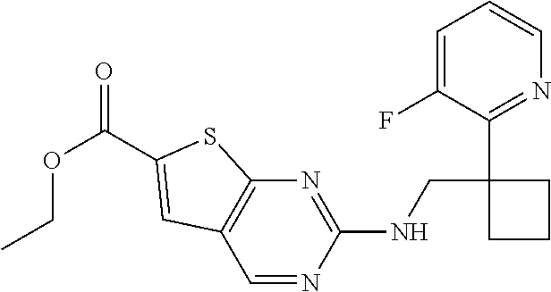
C1=C(F)C(C2(CNC3=NC4=C(C=N3)C=C(C(OCC)=O)S4)CCC2)=NC=C1
